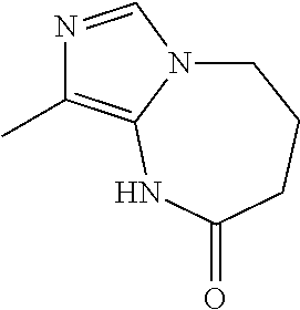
N1=CN2CCCC(=O)NC2=C1C
